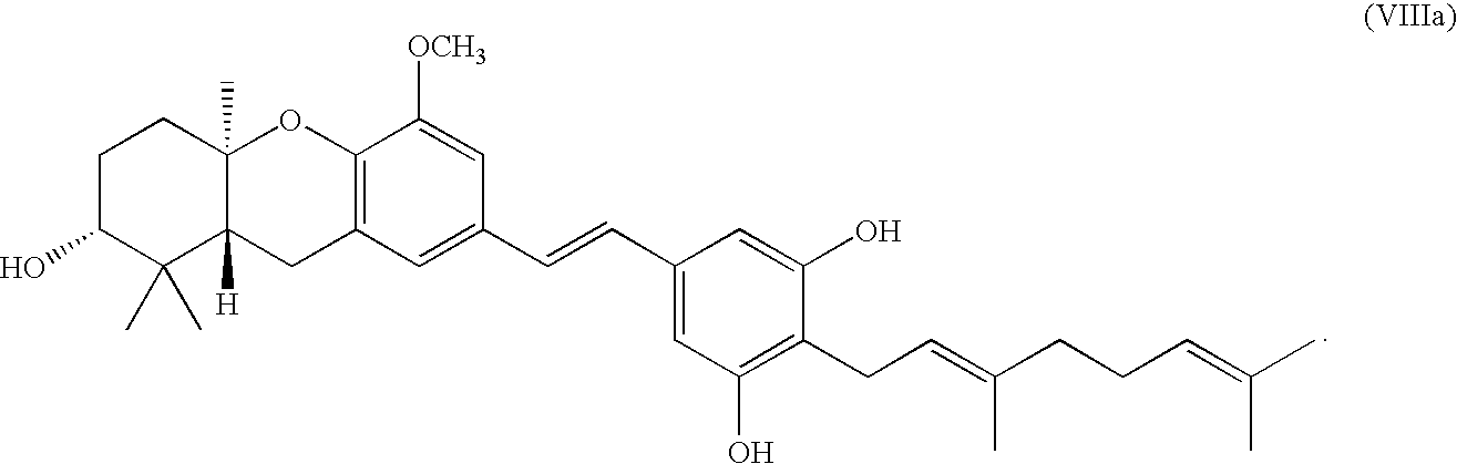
C1C(O)C(C)(C)C2([H])C(C)(C1)OC1=C(C2)C=C(C=CC2=CC(O)=C(CC=C(CCC=C(C)C)C)C(O)=C2)C=C1[OCH3]
